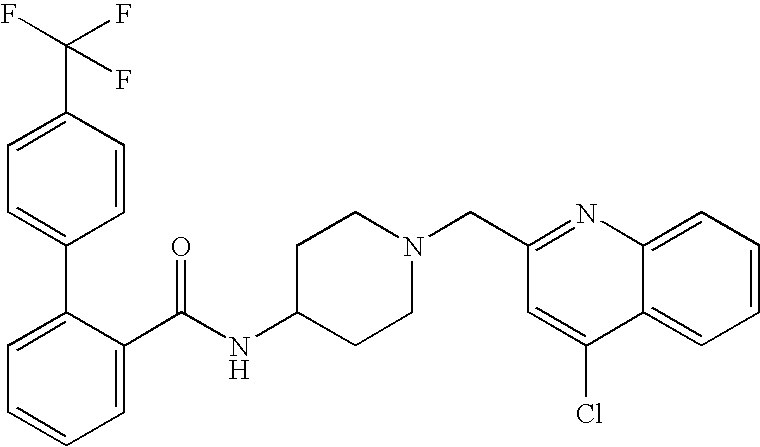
C1=C(C(F)(F)F)C=CC(C2=CC=CC=C2C(NC2CCN(CC3=NC4=CC=CC=C4C(Cl)=C3)CC2)=O)=C1
